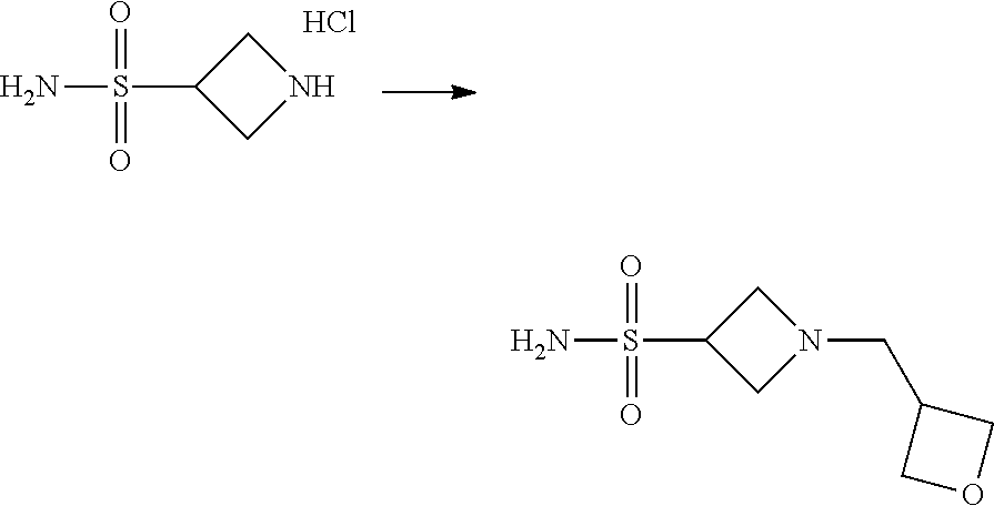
C1(S(N)(=O)=O)CNC1.Cl.C1(S(N)(=O)=O)CN(CC2COC2)C1
